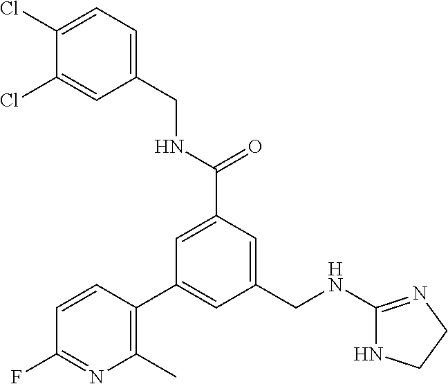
C1(CNC(=O)C2=CC(C3=C(C)N=C(F)C=C3)=CC(CNC3=NCCN3)=C2)=CC=C(Cl)C(Cl)=C1
